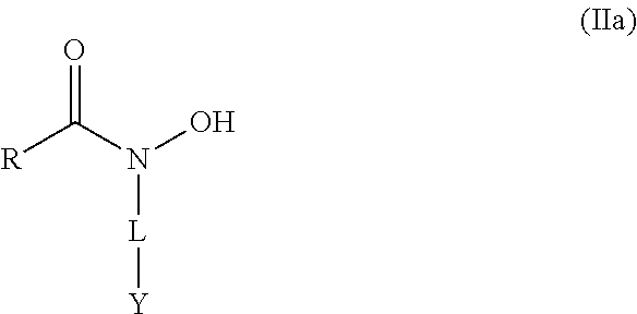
O=C(N(O)[L][Y])[R]
